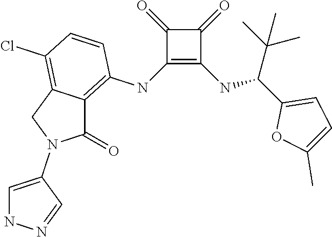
C1(NC2=C3C(=C(Cl)C=C2)CN(C2=CNN=C2)C3=O)=C(NC(C2=CC=C(C)O2)C(C)(C)C)C(=O)C1=O
